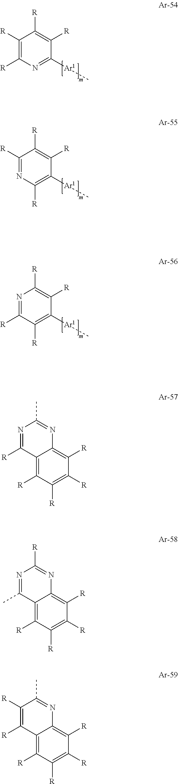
C1([R])=C([R])N=C([Ar1]C)C([R])=C1[R].C1([R])=NC([R])=C([Ar1]C)C([R])=C1[R].N1=C([R])C([R])=C([Ar1]C)C([R])=C1[R].C12=C([R])C([R])=C([R])C([R])=C1N=C(C)N=C2[R].C12=C([R])C([R])=C([R])C([R])=C1N=C([R])N=C2C.C12=C([R])C([R])=C([R])C([R])=C1N=C(C)C([R])=C2[R]
